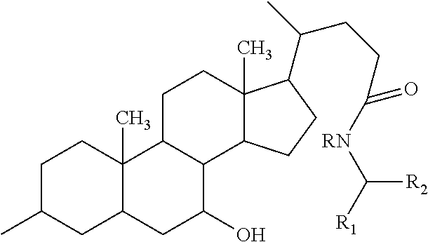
C1C(C)CC2C(C)(C1)C1C(C(O)C2)C2C(C)(CC1)C(C(CCC([RN]C([R1])[R2])=O)C)CC2
